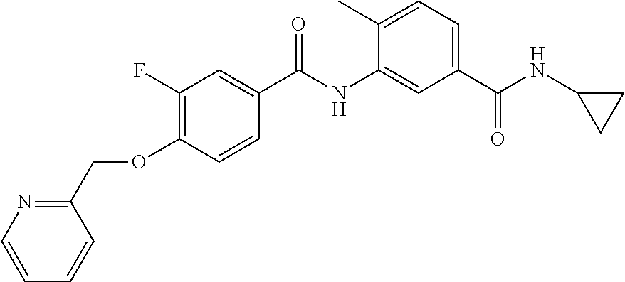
C1(COC2=C(F)C=C(C(=O)NC3=CC(C(=O)NC4CC4)=CC=C3C)C=C2)=NC=CC=C1
